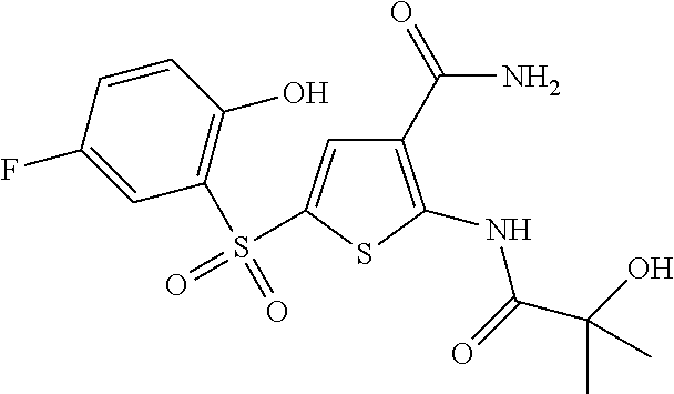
C1(C(N)=O)=C(NC(C(O)(C)C)=O)SC(S(=O)(C2=C(O)C=CC(F)=C2)=O)=C1
